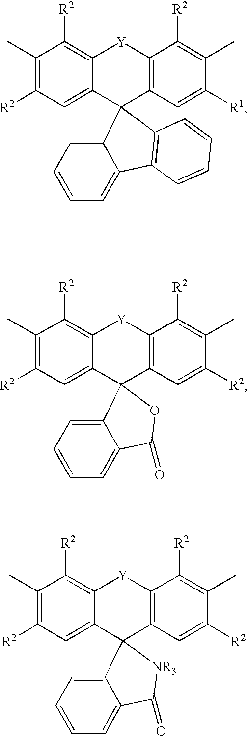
C1(C)=C([R2])C=C2C(=C1[R2])[Y]C1=C(C=C([R1])C(C)=C1[R2])C21C2=CC=CC=C2C2=C1C=CC=C2.C1(C)=C([R2])C=C2C(=C1[R2])[Y]C1=C(C=C([R2])C(C)=C1[R2])C21C2=CC=CC=C2C(=O)O1.C1(C)=C([R2])C=C2C(=C1[R2])[Y]C1=C(C=C([R2])C(C)=C1[R2])C21C2=CC=CC=C2C(=O)[NR3]1
